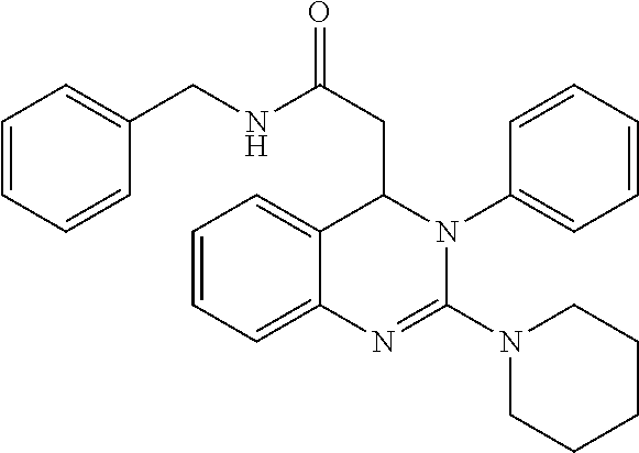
C1=CC=CC(CNC(CC2C3=CC=CC=C3N=C(N3CCCCC3)N2C2=CC=CC=C2)=O)=C1
